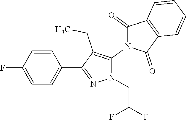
C1=CC(F)=CC=C1C1=NN(CC(F)F)C(N2C(=O)C3=C(C2=O)C=CC=C3)=C1CC
